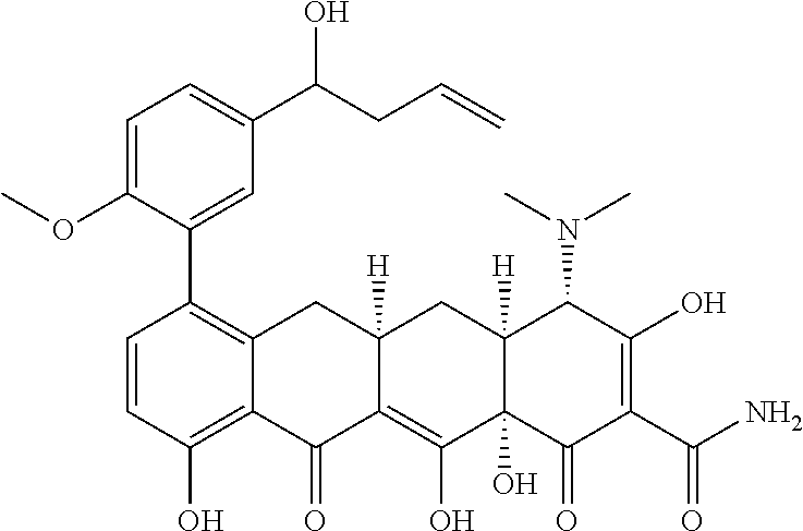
C1=CC(O)=C2C(=C1C1=CC(C(O)CC=C)=CC=C1OC)CC1([H])C(=C(O)C3(O)C([H])(C1)C(N(C)C)C(O)=C(C(N)=O)C3=O)C2=O
